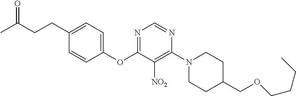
C1(OC2=NC=NC(N3CCC(COCCCC)CC3)=C2[NO2])=CC=C(CCC(C)=O)C=C1
